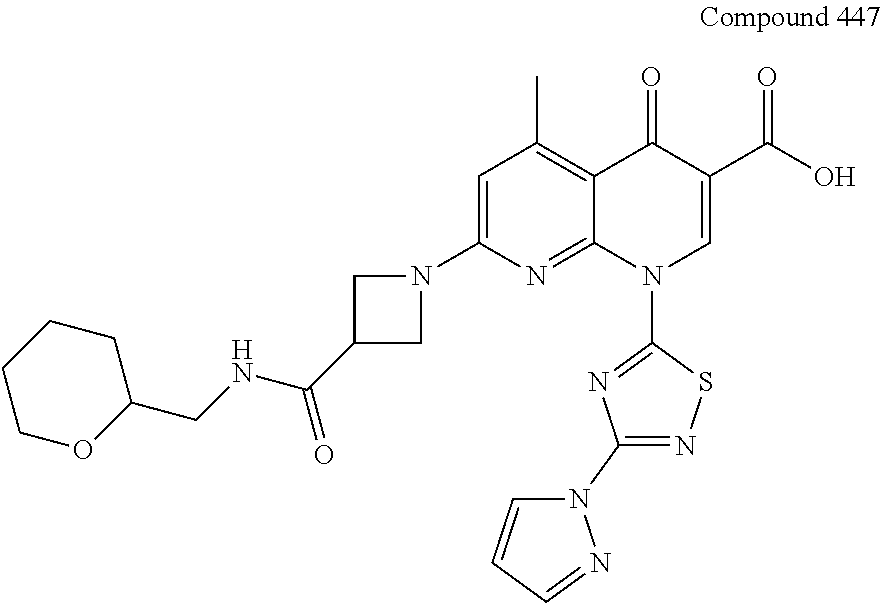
C1=C(N2CC(C(NCC3CCCCO3)=O)C2)N=C2C(=C1C)C(=O)C(C(O)=O)=CN2C1=NC(N2C=CC=N2)=NS1
